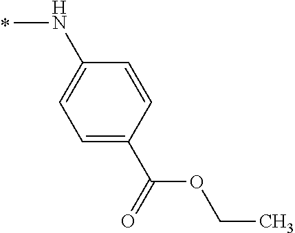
N(C)C1=CC=C(C(=O)OCC)C=C1
